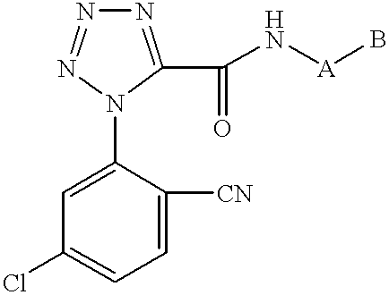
N1=C(C(N[A]B)=O)N(C2=CC(Cl)=CC=C2[CN])N=N1
